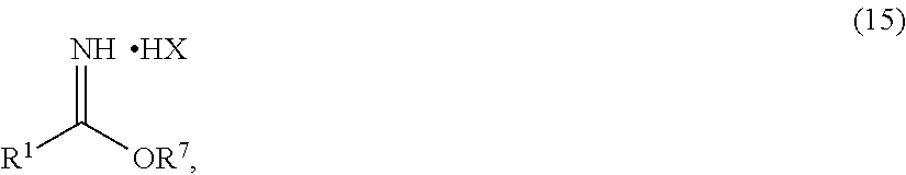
N=C([OR7])[R1].[HX]
